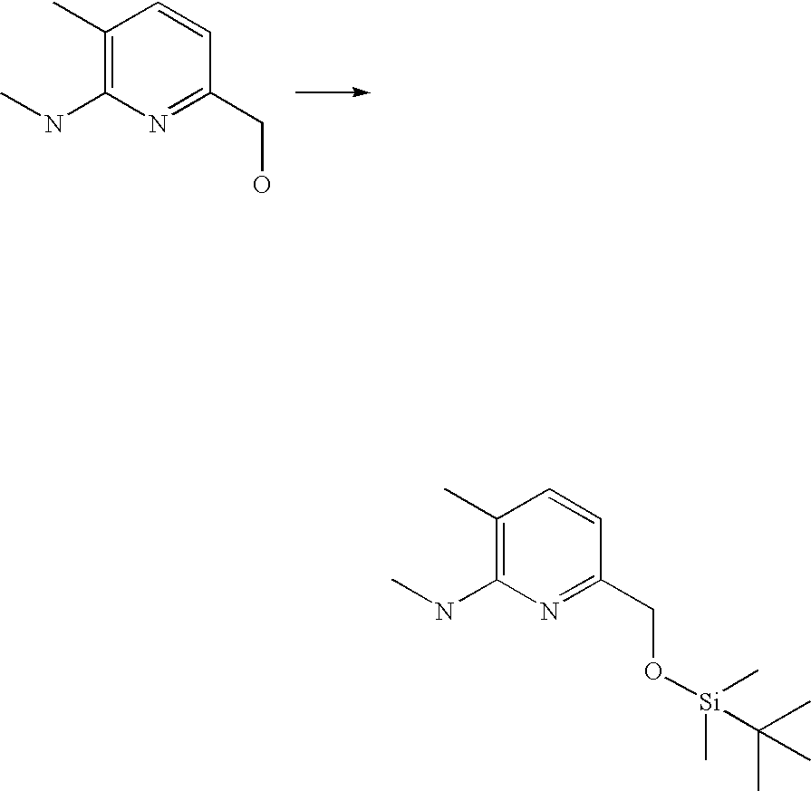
C1(C)=C(NC)N=C(CO)C=C1.C1(C)=C(NC)N=C(CO[Si](C)(C)C(C)(C)C)C=C1
